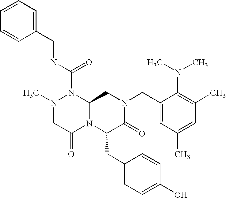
N(C(N1N(C)CC(=O)N2C1CN(CC1=CC(C)=CC(C)=C1N(C)C)C(=O)C2CC1=CC=C(O)C=C1)=O)CC1=CC=CC=C1
